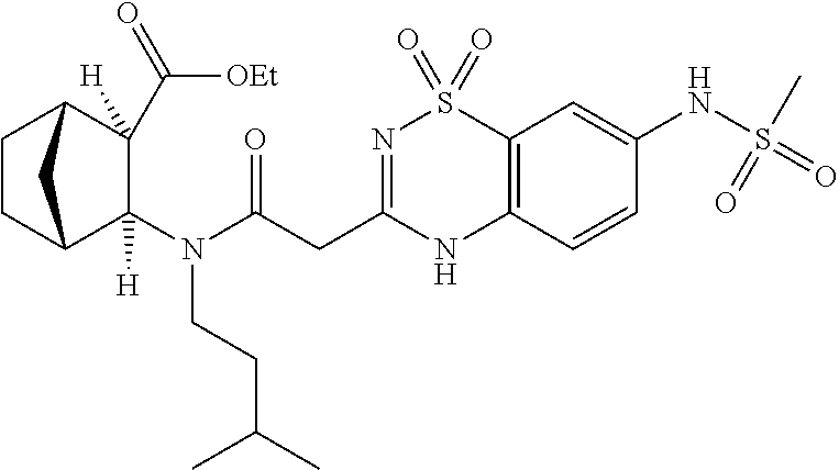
C1([H])(N(CCC(C)C)C(CC2=NS(=O)(=O)C3=C(N2)C=CC(NS(=O)(C)=O)=C3)=O)C2CCC(C1(C([OEt])=O)[H])C2
